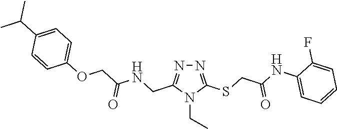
N1=C(SCC(NC2=CC=CC=C2F)=O)N(CC)C(CNC(COC2=CC=C(C(C)C)C=C2)=O)=N1
